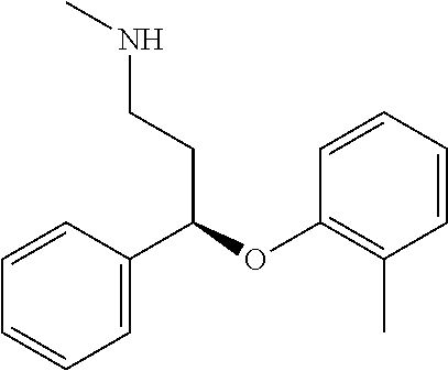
C1=CC=CC(OC(C2=CC=CC=C2)CCNC)=C1C
